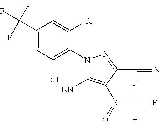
C1(C(F)(F)F)=CC(Cl)=C(N2C(N)=C(S(=O)C(F)(F)F)C(C#N)=N2)C(Cl)=C1
